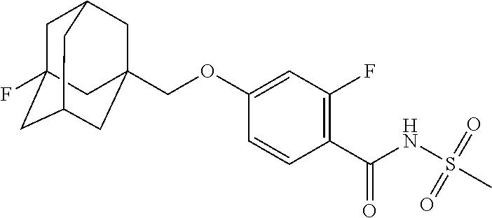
C1=CC(C(NS(C)(=O)=O)=O)=C(F)C=C1OCC12CC3CC(F)(CC(C1)C3)C2
